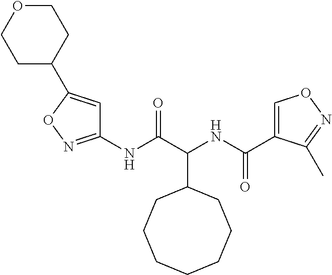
C(C1CCCCCCC1)(NC(C1=CON=C1C)=O)C(=O)NC1=NOC(C2CCOCC2)=C1
